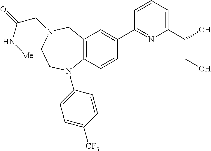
C12=C(C=CC(C3=NC(C(O)CO)=CC=C3)=C1)N(C1=CC=C([CF3])C=C1)CCN(CC(=O)N[Me])C2
